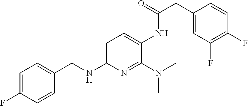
C1(CC(=O)NC2=CC=C(NCC3=CC=C(F)C=C3)N=C2N(C)C)=CC(F)=C(F)C=C1
